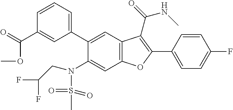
C1=CC=C(C2=CC3=C(C=C2N(S(C)(=O)=O)CC(F)F)OC(C2=CC=C(F)C=C2)=C3C(NC)=O)C=C1C(=O)OC
